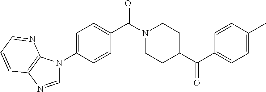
C1=C(N2C=NC3=C2N=CC=C3)C=CC(C(=O)N2CCC(C(=O)C3=CC=C(C)C=C3)CC2)=C1
